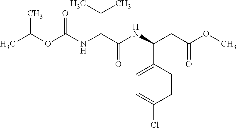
C(NC(C(NC(OC(C)C)=O)C(C)C)=O)(CC(OC)=O)C1=CC=C(Cl)C=C1
